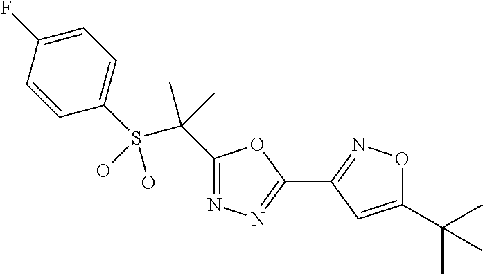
S(C(C)(C)C1=NN=C(C2=NOC(C(C)(C)C)=C2)O1)(C1=CC=C(F)C=C1)(O)O
